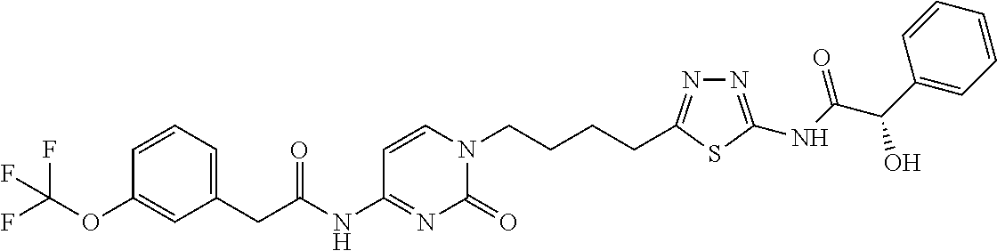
C1=CC=C(CC(=O)NC2=NC(=O)N(CCCCC3=NN=C(NC(=O)C(O)C4=CC=CC=C4)S3)C=C2)C=C1OC(F)(F)F
